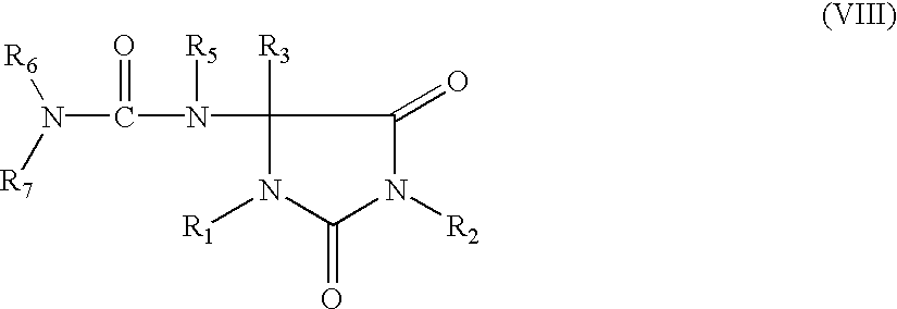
C1(N(C(N([R6])[R7])=O)[R5])([R3])N([R1])C(=O)N([R2])C1=O
